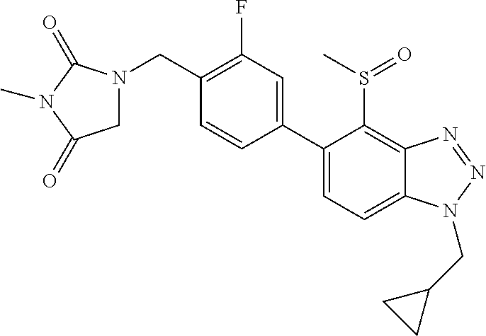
C1(C2=CC=C3C(=C2S(C)=O)N=NN3CC2CC2)=CC(F)=C(CN2CC(=O)N(C)C2=O)C=C1
